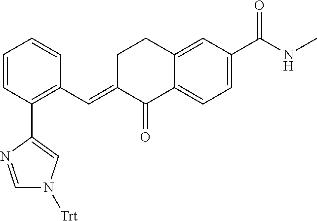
C1(C(=O)NC)=CC=C2C(=C1)CCC(=CC1=C(C3=CN([Trt])C=N3)C=CC=C1)C2=O
